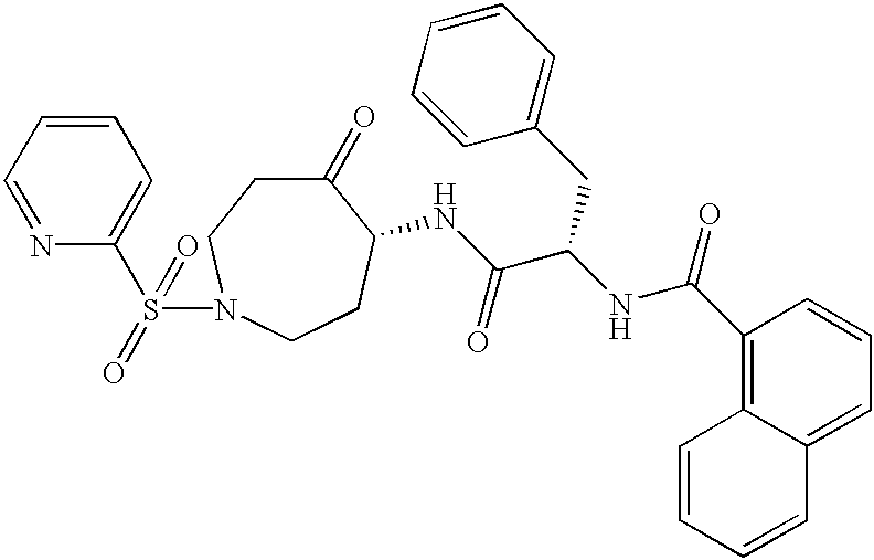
C1=NC(S(=O)(=O)N2CCC(=O)C(NC(C(NC(C3=C4C(=CC=C3)C=CC=C4)=O)CC3=CC=CC=C3)=O)CC2)=CC=C1
